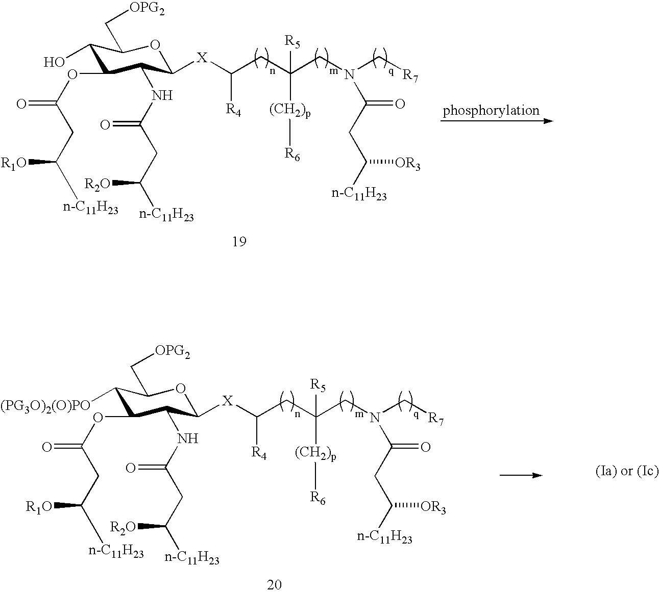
C(CC(CN(C[R7])C(CC([n-C11H23])[OR3])=O)([R5])[(CH2)p][R6])([R4])[X]C1C(NC(CC([n-C11H23])[R2O])=O)C(OC(CC([n-C11H23])[R1O])=O)C([(PG3O)2(O)PO])C(C[OPG2])O1.C(CC(CN(C[R7])C(CC([n-C11H23])[OR3])=O)([R5])[(CH2)p][R6])([R4])[X]C1C(NC(CC([n-C11H23])[R2O])=O)C(OC(CC([n-C11H23])[R1O])=O)C(O)C(C[OPG2])O1
